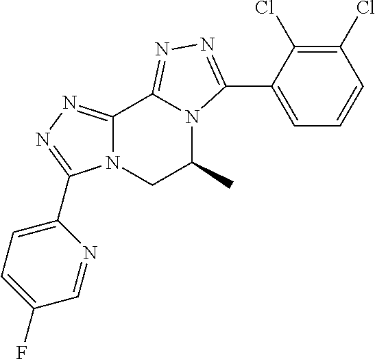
C12=NN=C(C3=CC=C(F)C=N3)N1CC(C)N1C2=NN=C1C1=CC=CC(Cl)=C1Cl
